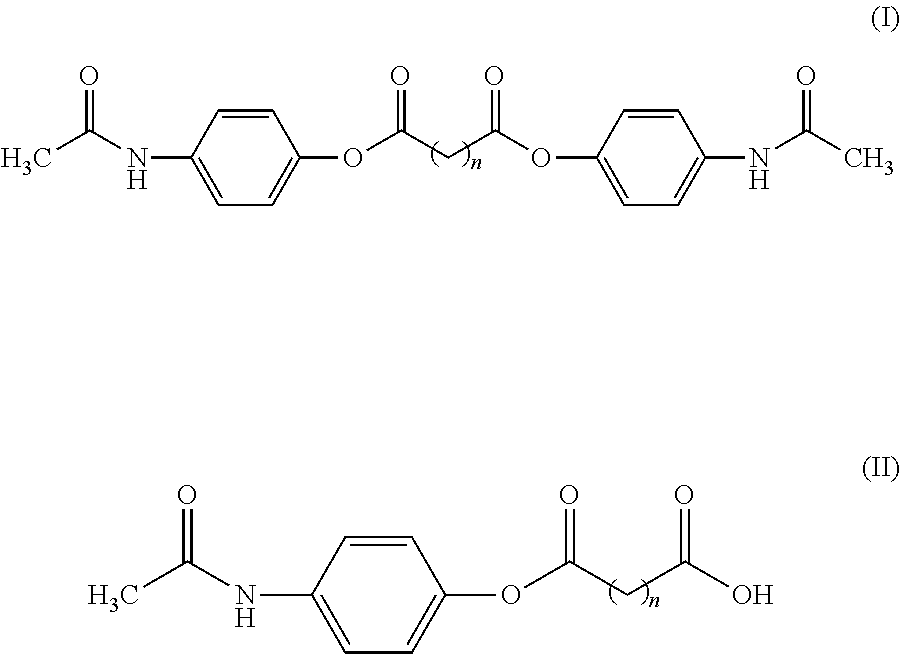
C1=CC(NC(C)=O)=CC=C1OC(CC(OC1=CC=C(NC(C)=O)C=C1)=O)=O.C1=CC(NC(C)=O)=CC=C1OC(CC(O)=O)=O
